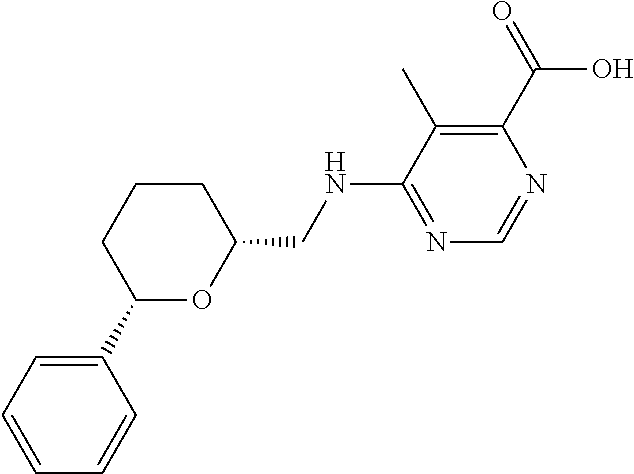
N1=C(NCC2OC(C3=CC=CC=C3)CCC2)C(C)=C(C(=O)O)N=C1
